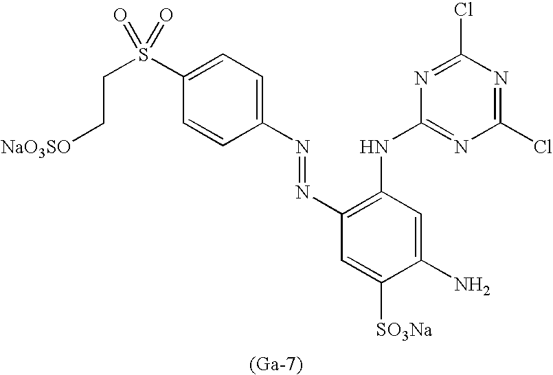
C1(S(CC[OSO3Na])(=O)=O)=CC=C(N=NC2=C(NC3=NC(Cl)=NC(Cl)=N3)C=C(N)C([SO3Na])=C2)C=C1.[(Ga-7)]
